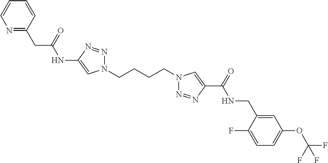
C1(NC(CC2=NC=CC=C2)=O)=CN(CCCCN2N=NC(C(=O)NCC3=CC(OC(F)(F)F)=CC=C3F)=C2)N=N1
